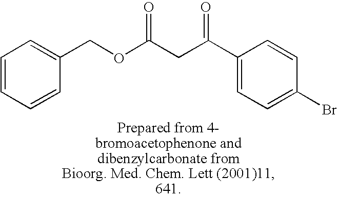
C(OC(CC(C1=CC=C(Br)C=C1)=O)=O)C1=CC=CC=C1
